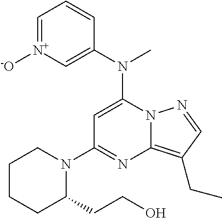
C1=[N+]([-O])C=C(N(C)C2=CC(N3CCCCC3CCO)=NC3=C(CC)C=NN23)C=C1
